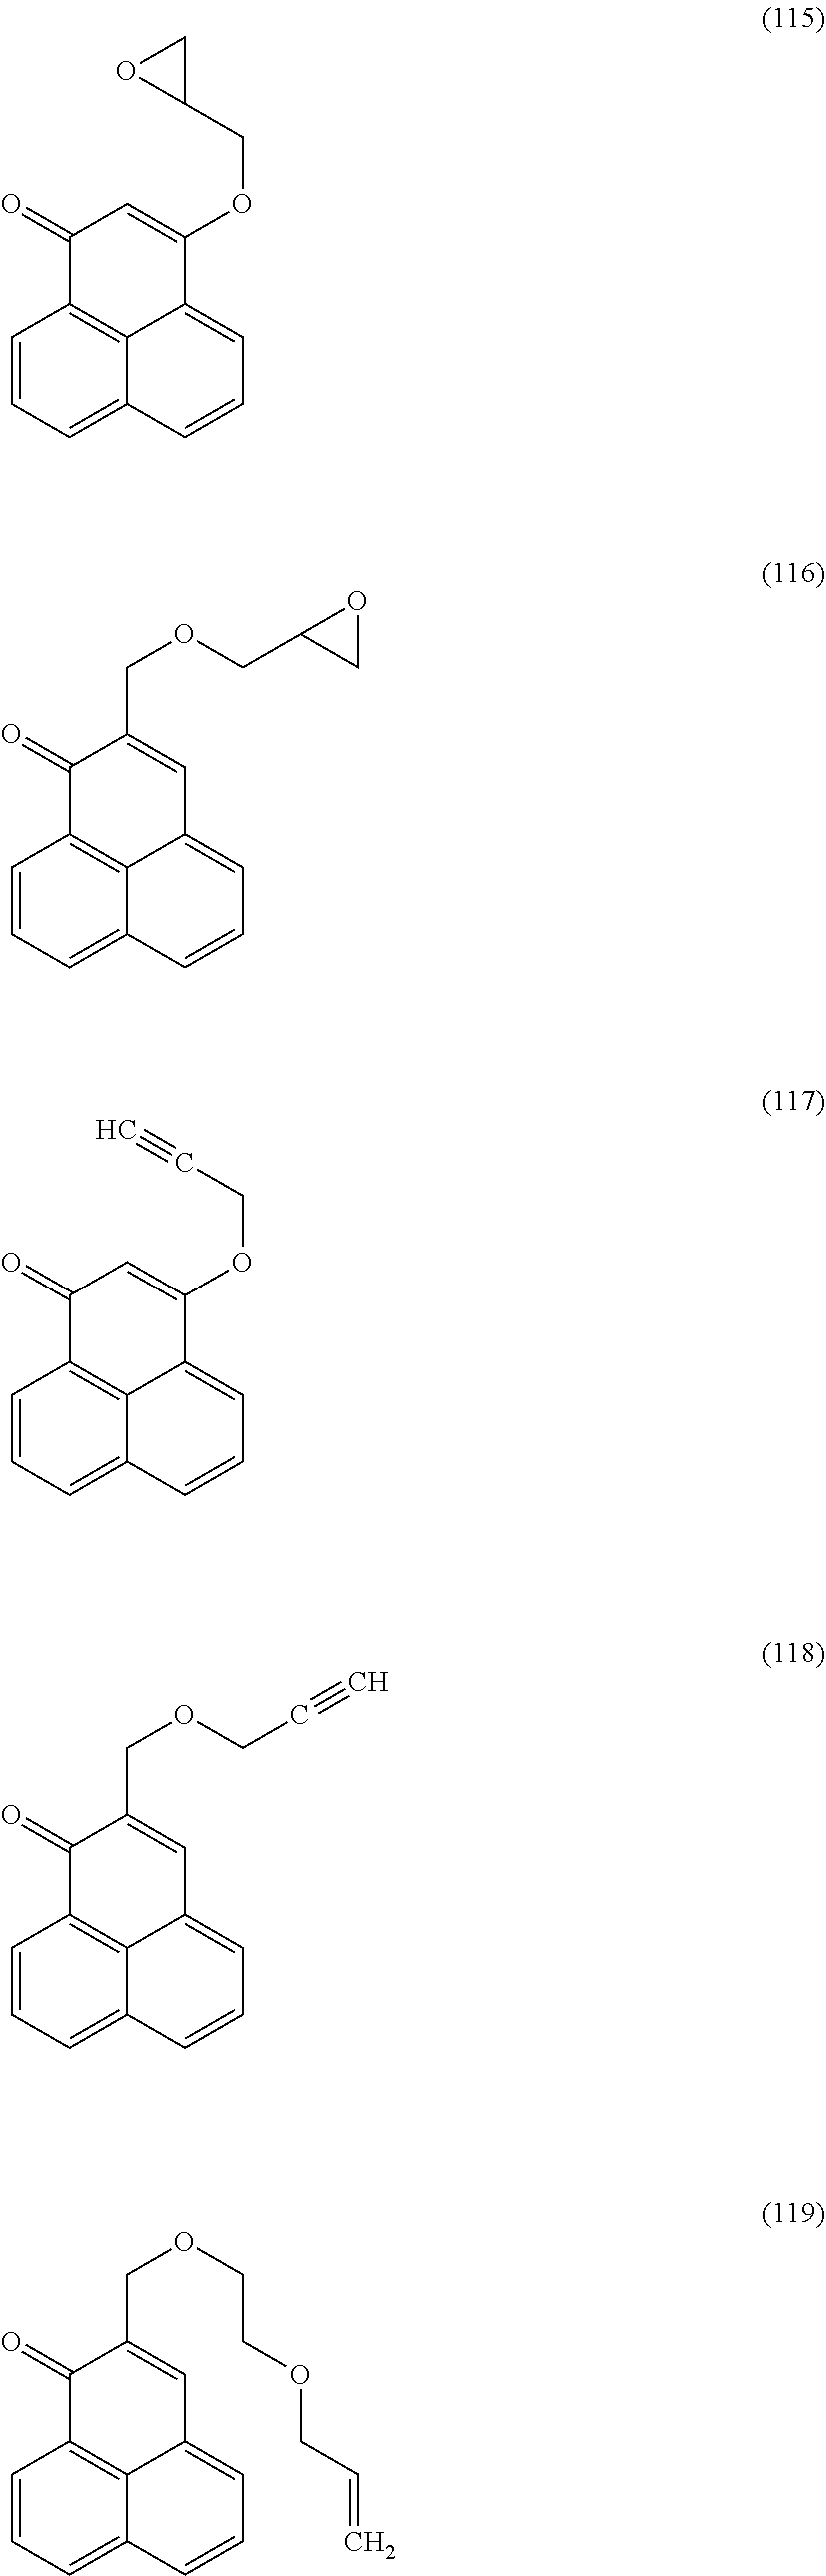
C1=CC=C2C3=C1C(=O)C=C(OCC#C)C3=CC=C2.C1=CC=C2C3=C1C(=O)C=C(OCC1CO1)C3=CC=C2.C1=CC=C2C3=C1C(=O)C(COCC1CO1)=CC3=CC=C2.C1=CC=C2C3=C1C(=O)C(COCC#C)=CC3=CC=C2.C1=CC=C2C3=C1C(=O)C(COCCOCC=C)=CC3=CC=C2
